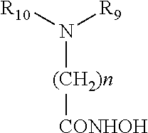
[R10]N([R9])[(CH2)n][CONHOH]
